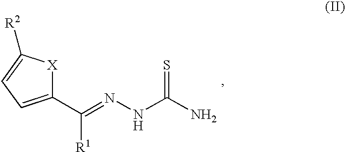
C1(C(=NNC(N)=S)[R1])=CC=C([R2])[X]1
